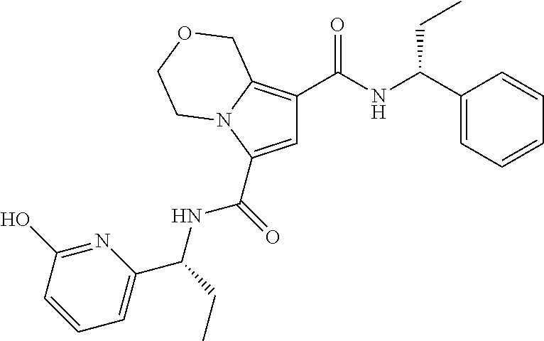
C1=C(C(=O)NC(C2=CC=CC(O)=N2)CC)N2C(=C1C(NC(C1=CC=CC=C1)CC)=O)COCC2
